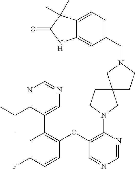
C1=C(F)C=CC(OC2=C(N3CC4(CC3)CCN(CC3=CC=C5C(=C3)NC(=O)C5(C)C)C4)N=CN=C2)=C1C1=CN=CN=C1C(C)C
